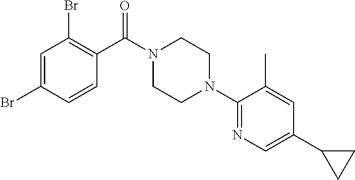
C1=C(Br)C=CC(C(N2CCN(C3=NC=C(C4CC4)C=C3C)CC2)=O)=C1Br
